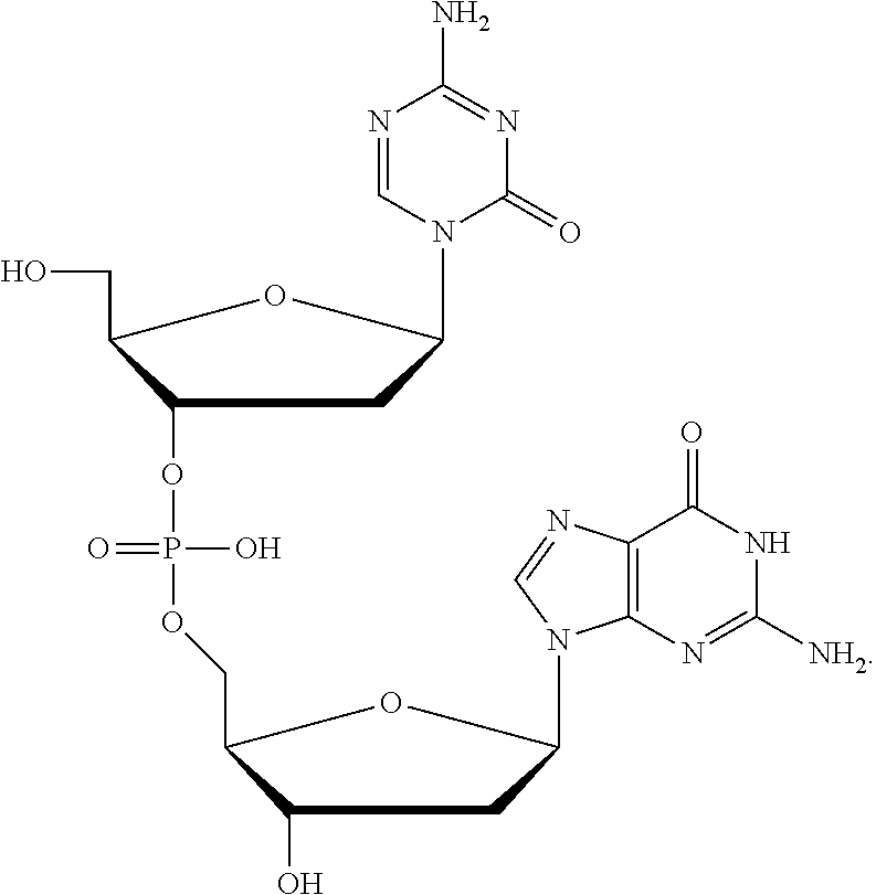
C1(OP(OCC2C(O)CC(N3C4=C(N=C3)C(=O)NC([NH2])=N4)O2)(O)=O)C(CO)OC(N2C(=O)N=C(N)N=C2)C1
